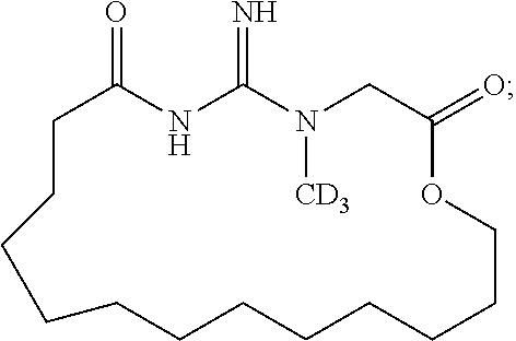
C1CCCCCCCCCCCOC(=O)CN([CD3])C(=N)NC1=O
